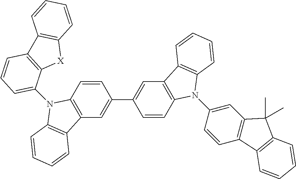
C1=CC2=C(C(N3C4=C(C=C(C5=CC6=C(C=C5)N(C5=CC7=C(C=C5)C5=C(C7(C)C)C=CC=C5)C5=C6C=CC=C5)C=C4)C4=C3C=CC=C4)=C1)[X]C1=C2C=CC=C1
